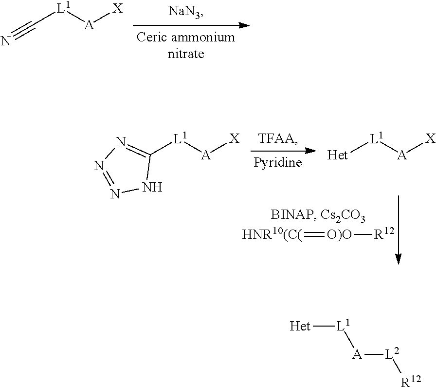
N#C[L1][A][X].[HNR10(C(]=[O)O][R12].C1([L1][A][X])=NN=NN1.[Het][L1][A][X].[Het][L1][A][L2][R12]
